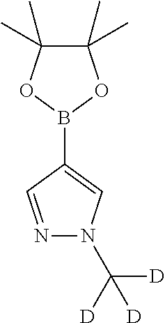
C1(C)(C)C(C)(C)OB(C2=CN(C([D])([D])[D])N=C2)O1
